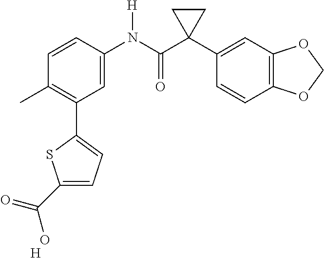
C1=C(N(C(C2(C3=CC4=C(C=C3)OCO4)CC2)=O)[H])C=CC(C)=C1C1=CC=C(C(O)=O)S1.[H]
